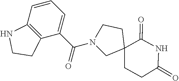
N1(C(C2=CC=CC3=C2CCN3)=O)CC2(CCC(=O)NC2=O)CC1
